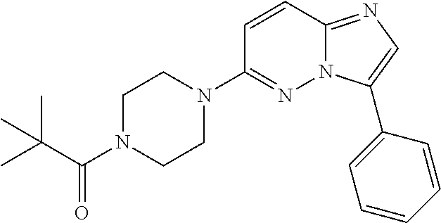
C1=CC2=NC=C(C3=CC=CC=C3)N2N=C1N1CCN(C(C(C)(C)C)=O)CC1
